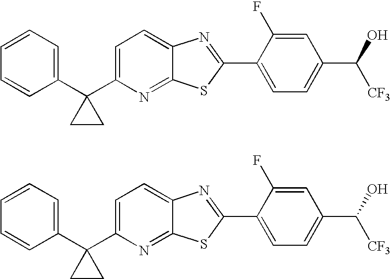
C1=CC=C(C2(C3=CC=C4C(=N3)SC(C3=CC=C(C(O)[CF3])C=C3F)=N4)CC2)C=C1.C1=CC=C(C2(C3=CC=C4C(=N3)SC(C3=CC=C(C(O)[CF3])C=C3F)=N4)CC2)C=C1
